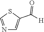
[H]C(C1=CN=CS1)=O
